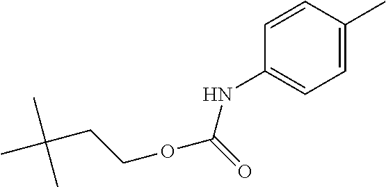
CC(CCOC(NC1=CC=C(C)C=C1)=O)(C)C
